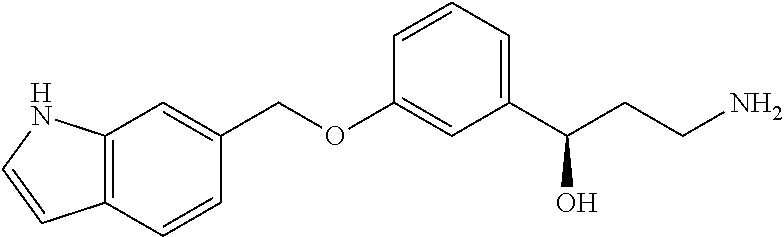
C1=CC(OCC2=CC3=C(C=C2)C=CN3)=CC(C(CCN)O)=C1
